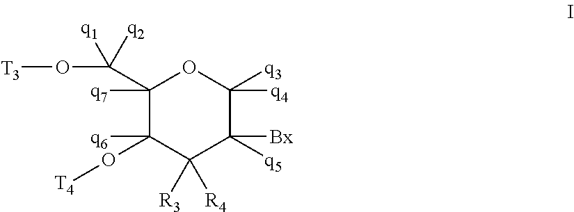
C1(C(O[T3])([q2])[q1])([q7])C([q6])(O[T4])C([R3])([R4])C([q5])([Bx])C([q3])([q4])O1
